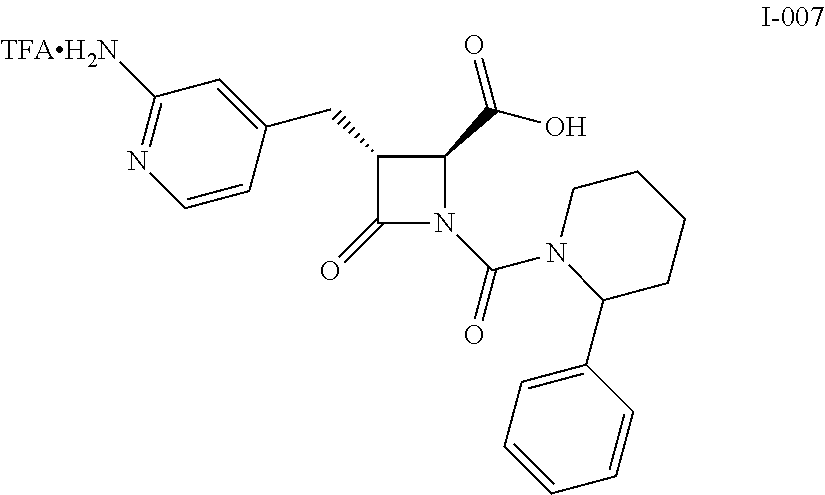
C1(CC2=CC([TFAH2N])=NC=C2)C(=O)N(C(=O)N2C(C3=CC=CC=C3)CCCC2)C1C(O)=O
